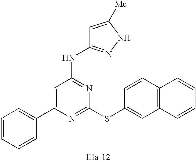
C1=C(C2=CC=CC=C2)N=C(SC2=CC3=C(C=C2)C=CC=C3)N=C1NC1=NNC([Me])=C1
